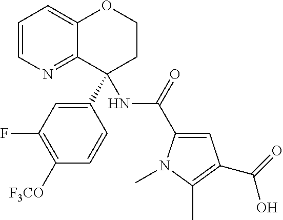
C1=CN=C2C(=C1)OCCC2(C1=CC(F)=C([F3CO])C=C1)NC(C1=CC(C(=O)O)=C(C)N1C)=O
